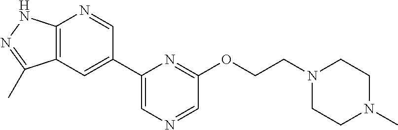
C1=C(C2=CC3=C(N=C2)NN=C3C)N=C(OCCN2CCN(C)CC2)C=N1
